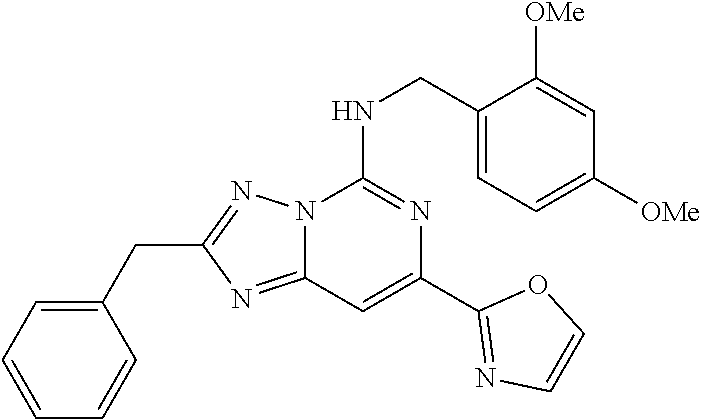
C1(CNC2=NC(C3=NC=CO3)=CC3=NC(CC4=CC=CC=C4)=NN23)=CC=C([OMe])C=C1[OMe]
